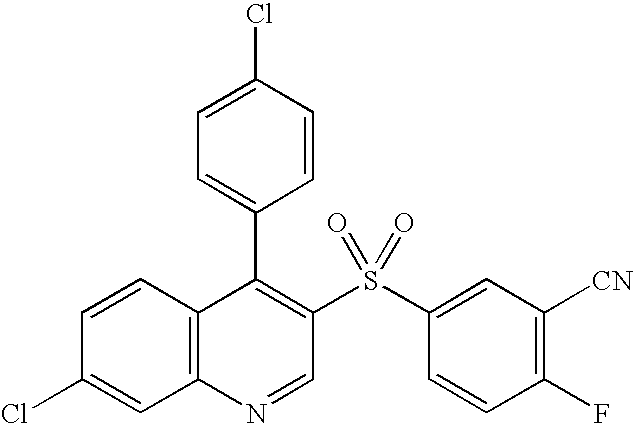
C12=C(C=CC(Cl)=C1)C(C1=CC=C(Cl)C=C1)=C(S(C1=CC([CN])=C(F)C=C1)(=O)=O)C=N2
